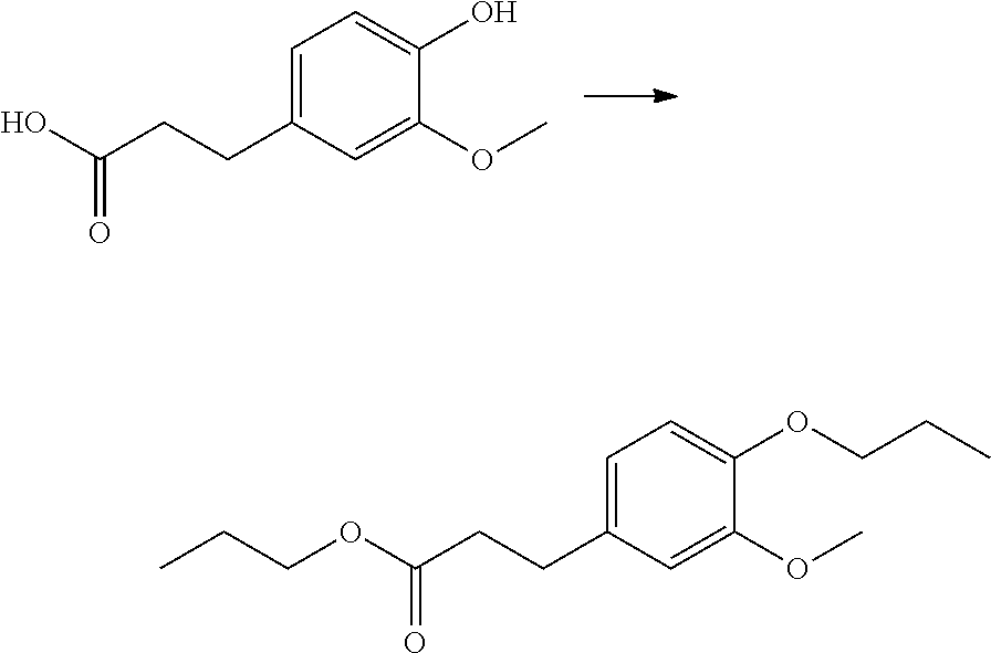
C1=C(CCC(O)=O)C=C(OC)C(O)=C1.C1=C(CCC(OCCC)=O)C=C(OC)C(OCCC)=C1
